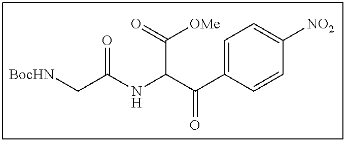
C1=C(C(C(NC(C[BocHN])=O)C(=O)[OMe])=O)C=CC([NO2])=C1
